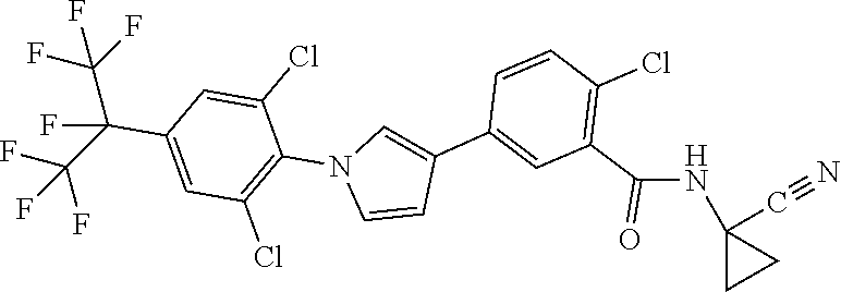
C1=CC(C2=CC(C(=O)NC3(C#N)CC3)=C(Cl)C=C2)=CN1C1=C(Cl)C=C(C(F)(C(F)(F)F)C(F)(F)F)C=C1Cl
